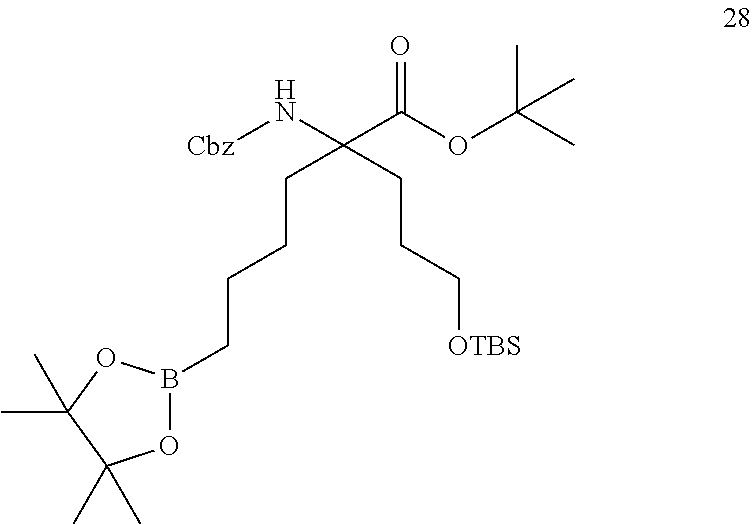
N(C(C(OC(C)(C)C)=O)(CCCCB1OC(C)(C)C(C)(C)O1)CCC[OTBS])[Cbz]
